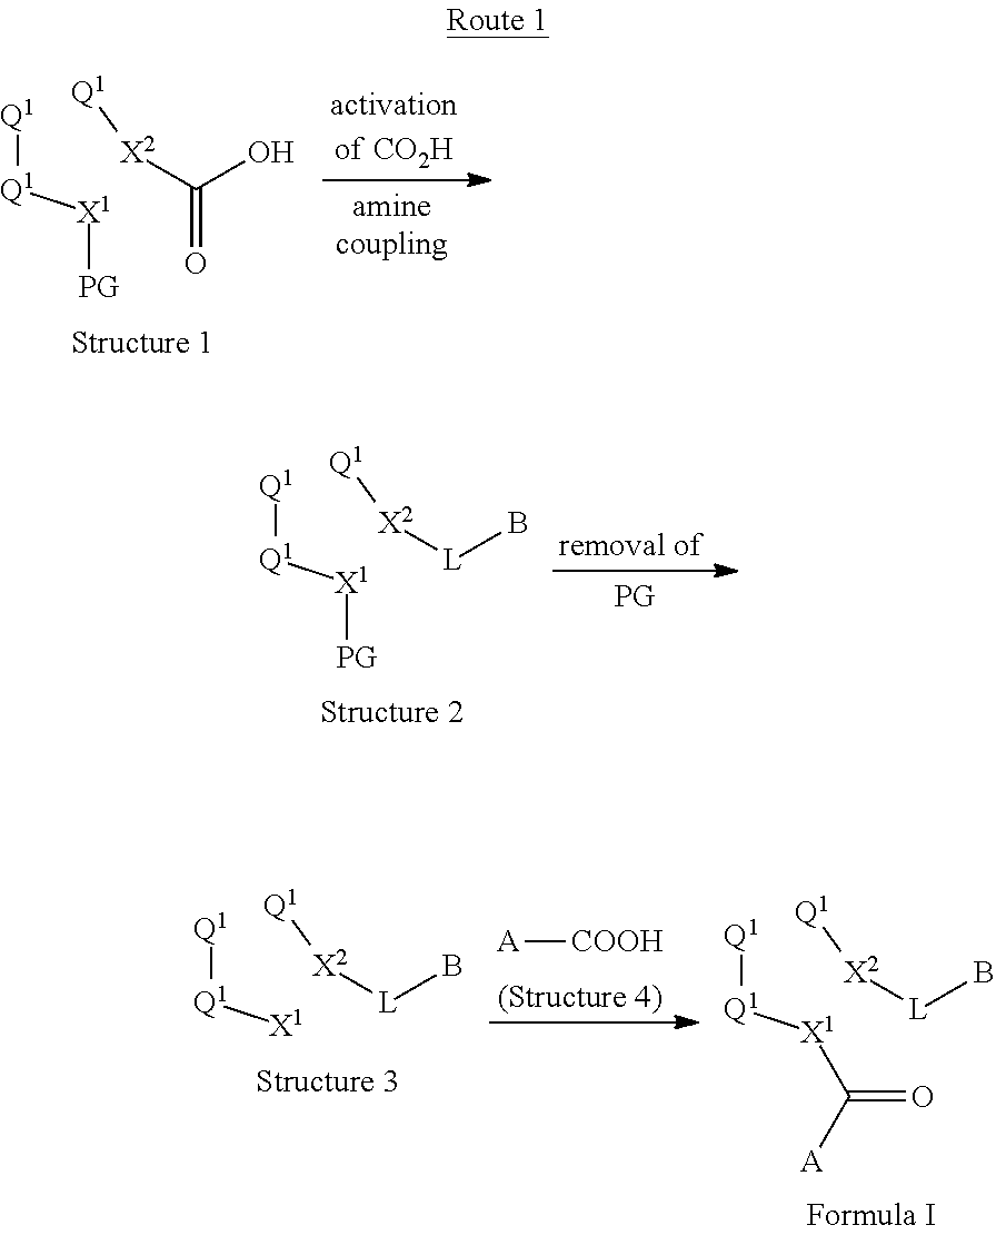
[Q1][Q1][X1][PG].[X2]([Q1])C(O)=O.[Q1][Q1][X1][PG].[X2]([Q1])[L]B.[Q1][Q1][X1].[X2]([Q1])[L]B.[Q1][Q1][X1]C(=O)[A].[X2]([Q1])[L]B.[A][COOH]
